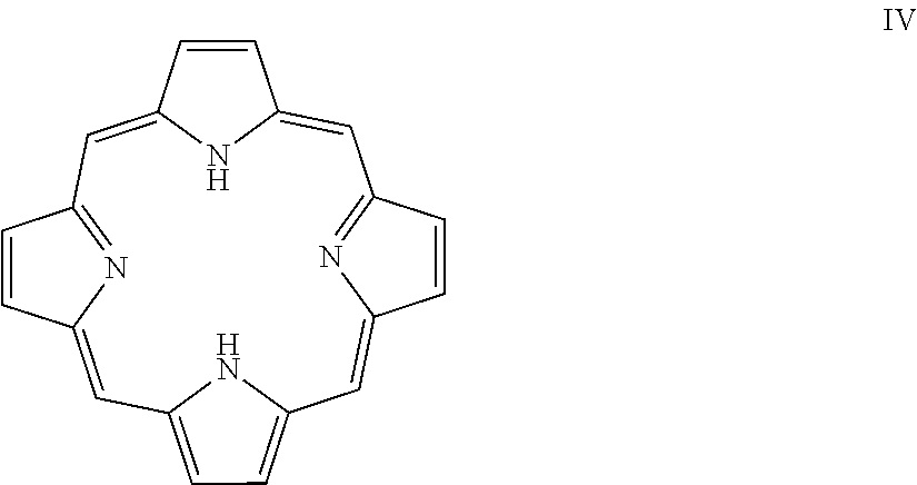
C1=C2NC(=CC3=NC(=CC4=CC=C(N4)C=C4N=C1C=C4)C=C3)C=C2
